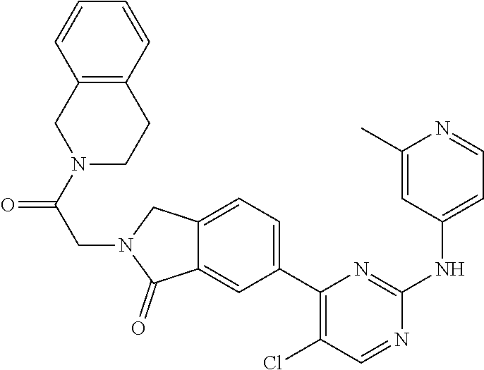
C1=C(C)N=CC=C1NC1=NC(C2=CC=C3C(=C2)C(=O)N(CC(N2CC4=C(CC2)C=CC=C4)=O)C3)=C(Cl)C=N1
